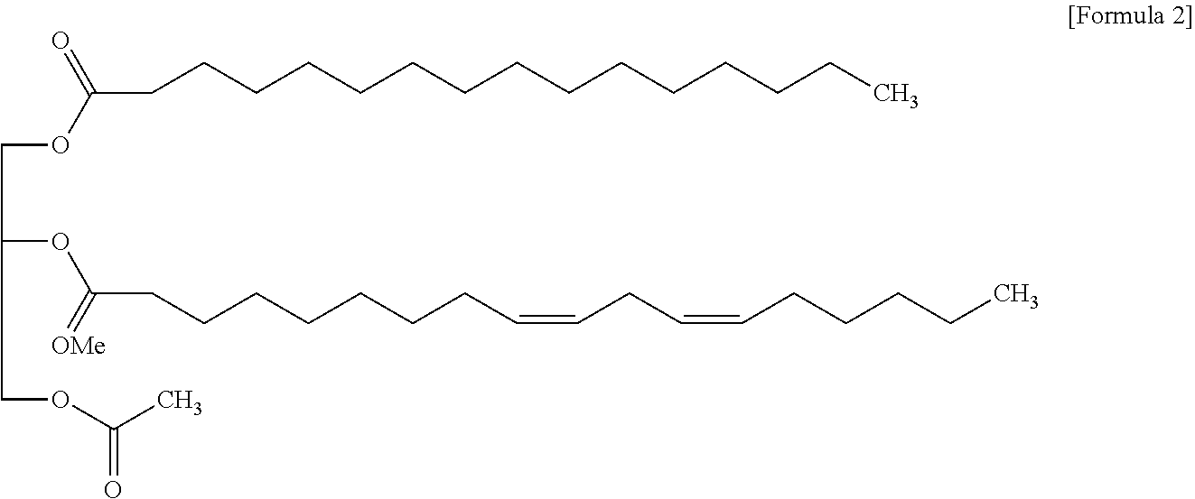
C(OC(CCCCCCCCCCCCCCC)=O)C(OC(CCCCCCCC=CCC=CCCCCC)=[OMe])COC(C)=O
